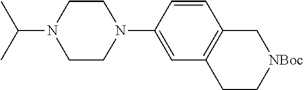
C1=CC(N2CCN(C(C)C)CC2)=CC2=C1C[NBoc]CC2
